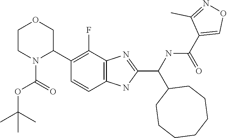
C1(C(C2CCCCCCC2)NC(=O)C2=CON=C2C)=NC2=C(C=CC(C3N(C(OC(C)(C)C)=O)CCOC3)=C2F)N1
